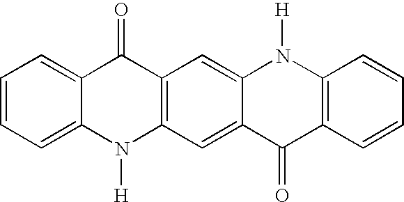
C1=CC=C2C(=C1)C(=O)C1=C(N2[H])C=C2C(=C1)N([H])C1=C(C2=O)C=CC=C1
